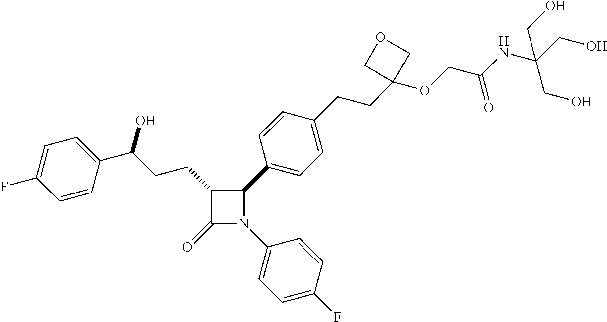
C1(=O)N(C2=CC=C(F)C=C2)C(C2=CC=C(CCC3(OCC(NC(CO)(CO)CO)=O)COC3)C=C2)C1CCC(O)C1=CC=C(F)C=C1
